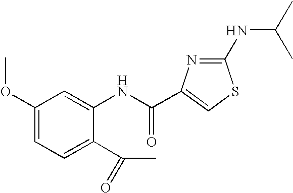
C1(NC(C)C)=NC(C(NC2=CC(OC)=CC=C2C(C)=O)=O)=CS1
